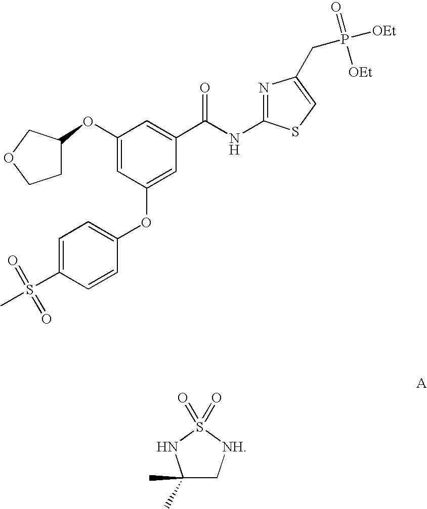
C1C(OC2=CC(OC3=CC=C(S(C)(=O)=O)C=C3)=CC(C(NC3=NC(CP([OEt])(=O)[OEt])=CS3)=O)=C2)COC1.C1(C)(C)C[NH]S(=O)(=O)N1
